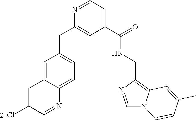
C1=C2C(=CC=C1CC1=CC(C(=O)NCC3=C4N(C=N3)C=CC(C)=C4)=CC=N1)N=CC(Cl)=C2
